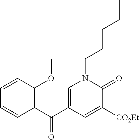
C1=CC=CC(C(C2=CN(CCCCC)C(=O)C([CO2Et])=C2)=O)=C1OC
